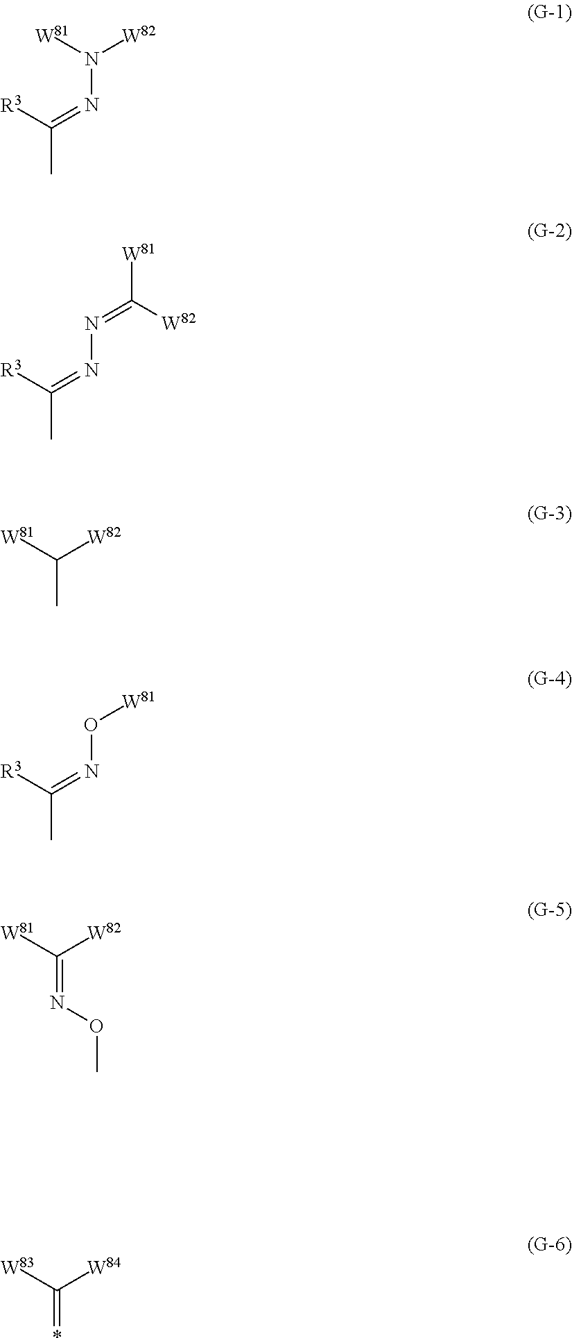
N(N=C([R3])C)([W82])[W81].N(N=C([R3])C)=C([W82])[W81].[W82]C([W81])C.O(N=C([R3])C)[W81].C(=NOC)([W82])[W81].C(=*)([W84])[W83]
